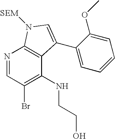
N1=CC(Br)=C(NCCO)C2=C1N([SEM])C=C2C1=CC=CC=C1OC
